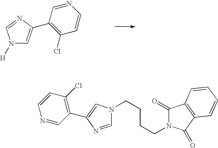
N1([H])C=C(C2=C(Cl)C=CN=C2)N=C1.C1=NC(C2=C(Cl)C=CN=C2)=CN1CCCCN1C(=O)C2=C(C1=O)C=CC=C2
